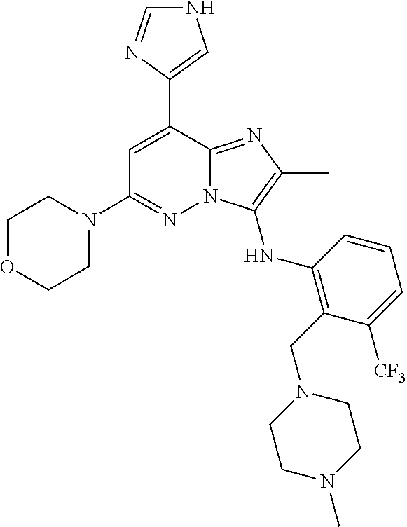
C1(C2=CC(N3CCOCC3)=NN3C2=NC(C)=C3NC2=C(CN3CCN(C)CC3)C([CF3])=CC=C2)=CNC=N1
